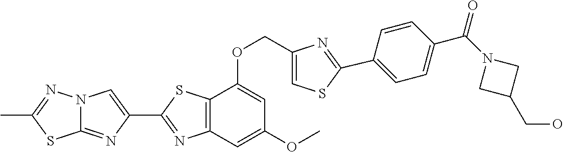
C12=NC(C3=NC4=C(S3)C(OCC3=CSC(C5=CC=C(C(N6CC(CO)C6)=O)C=C5)=N3)=CC(OC)=C4)=CN1N=C(C)S2
